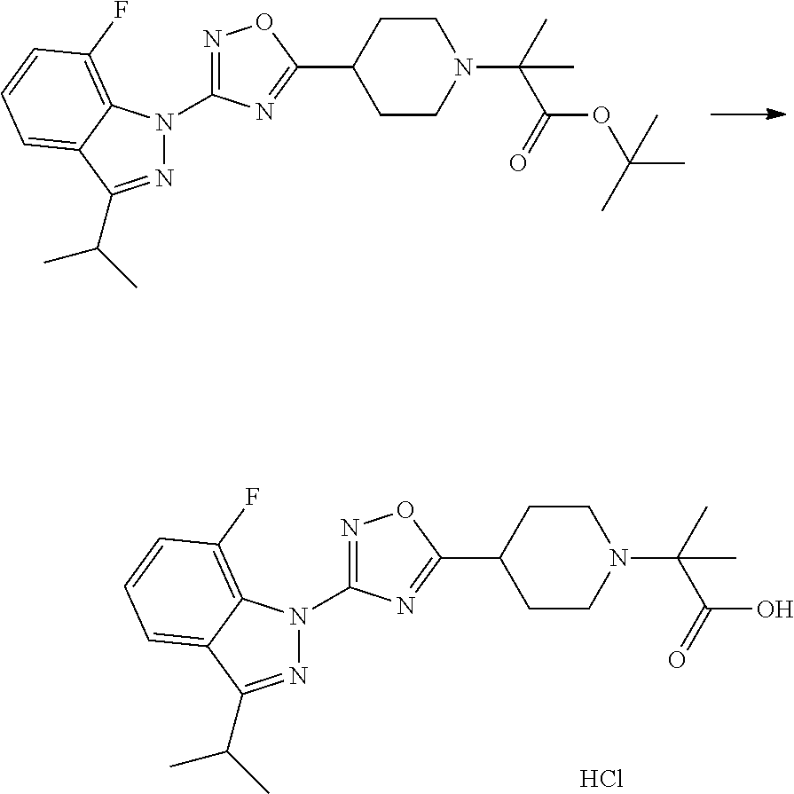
N1=C(C(C)C)C2=CC=CC(F)=C2N1C1=NOC(C2CCN(C(C(OC(C)(C)C)=O)(C)C)CC2)=N1.N1=C(C(C)C)C2=CC=CC(F)=C2N1C1=NOC(C2CCN(C(C(O)=O)(C)C)CC2)=N1.Cl
